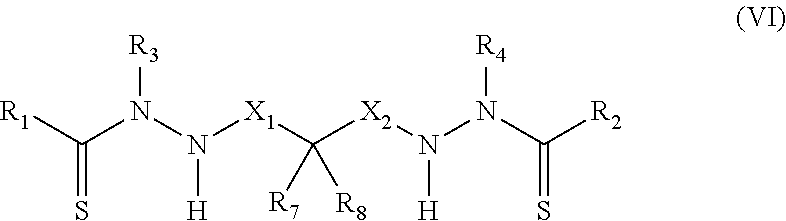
[R1]C(N(N([X1]C([X2]N(N(C([R2])=S)[R4])[H])([R7])[R8])[H])[R3])=S
